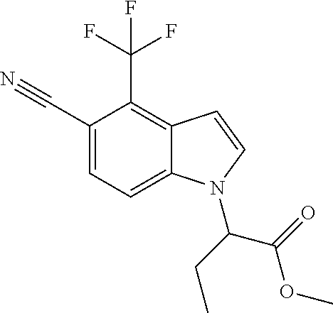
C1(C#N)=CC=C2C(=C1C(F)(F)F)C=CN2C(CC)C(OC)=O
